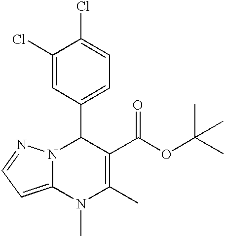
C1(Cl)=CC(C2N3C(=CC=N3)N(C)C(C)=C2C(OC(C)(C)C)=O)=CC=C1Cl
